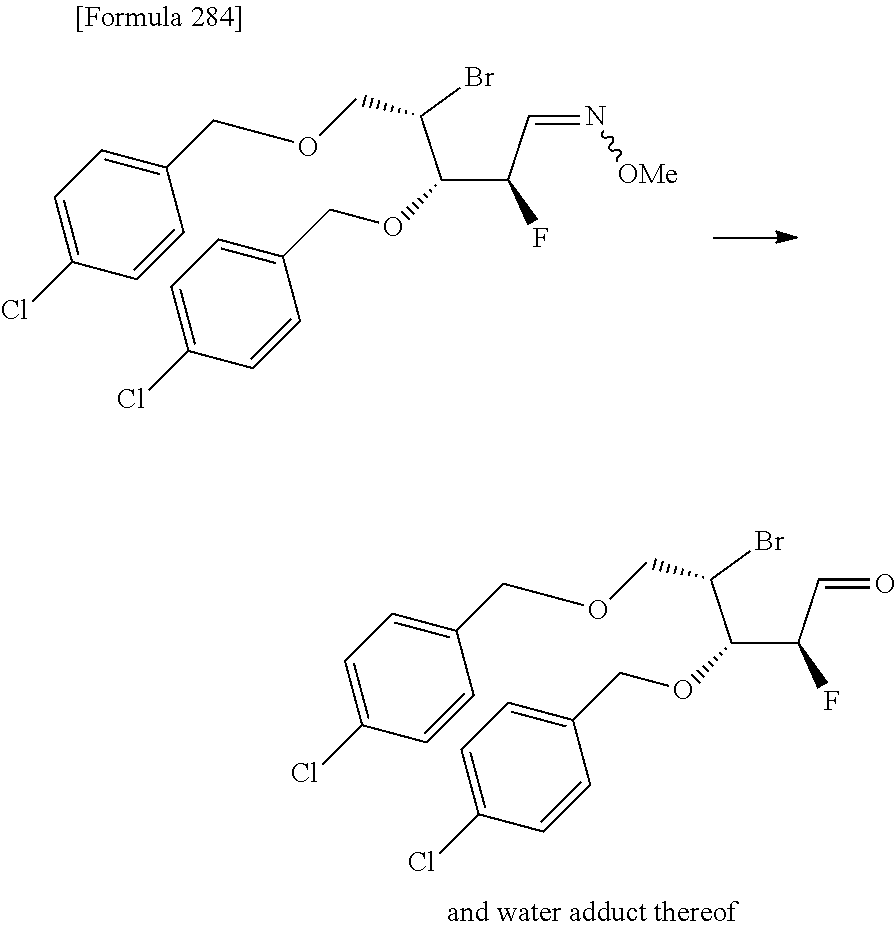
C(C(C=O)F)(C(Br)COCC1=CC=C(Cl)C=C1)OCC1=CC=C(Cl)C=C1.C(C(C=N[OMe])F)(C(Br)COCC1=CC=C(Cl)C=C1)OCC1=CC=C(Cl)C=C1
